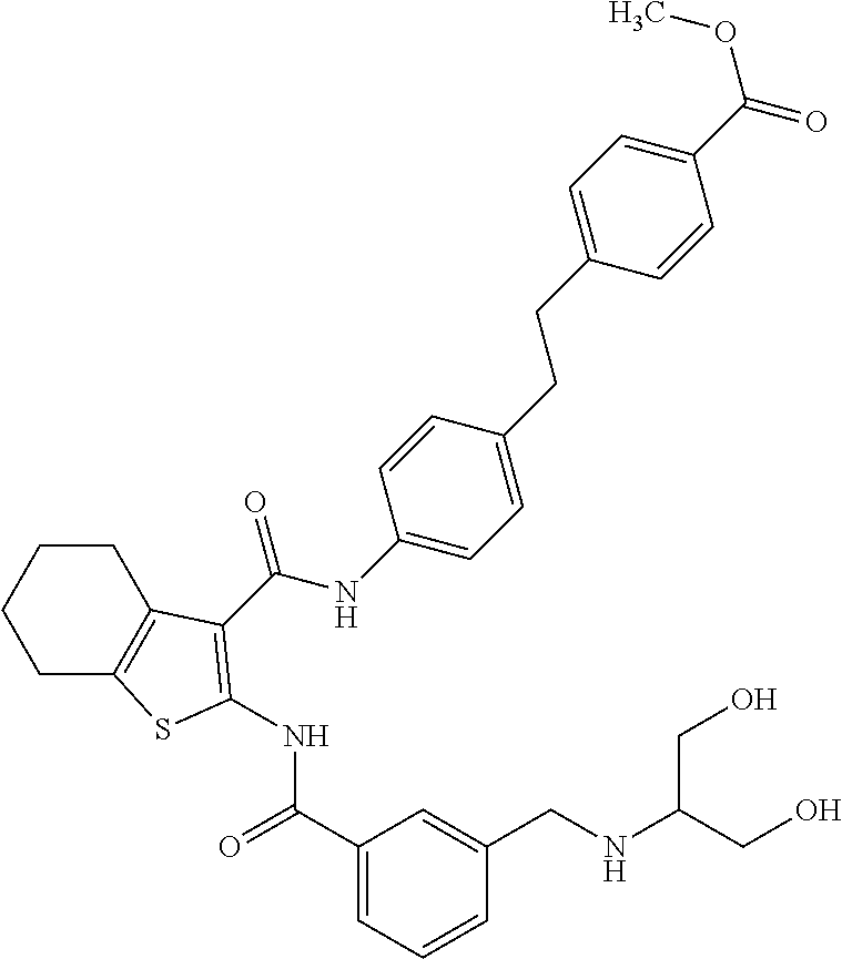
C1(C(=O)NC2=C(C(NC3=CC=C(CCC4=CC=C(C(OC)=O)C=C4)C=C3)=O)C3=C(CCCC3)S2)=CC=CC(CNC(CO)CO)=C1
